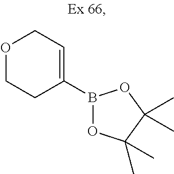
B1(C2=CCOCC2)OC(C)(C)C(C)(C)O1
